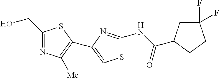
S1C(NC(=O)C2CC(F)(F)CC2)=NC(C2=C([Me])N=C(CO)S2)=C1
